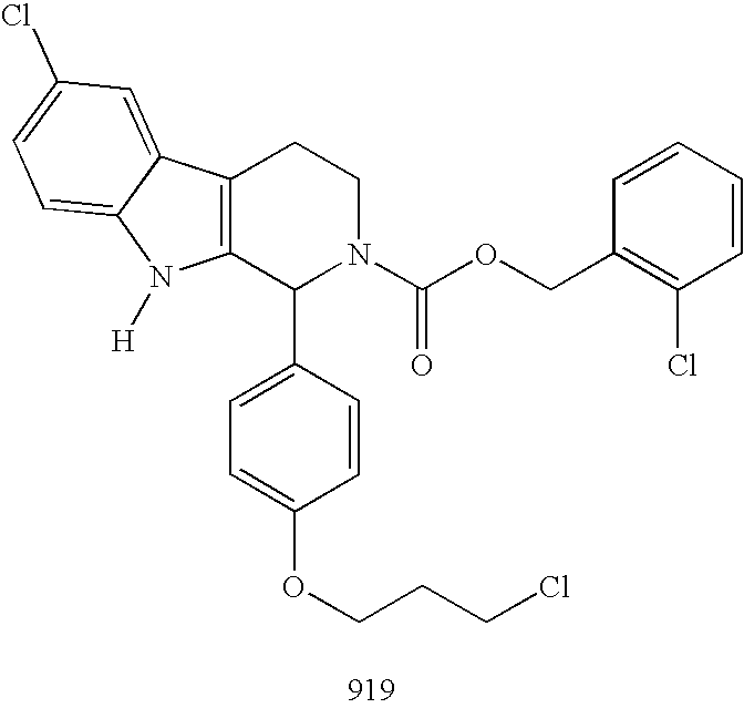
C12=C(C(C3=CC=C(OCCCCl)C=C3)N(C(OCC3=C(Cl)C=CC=C3)=O)CC1)N([H])C1=CC=C(Cl)C=C21
